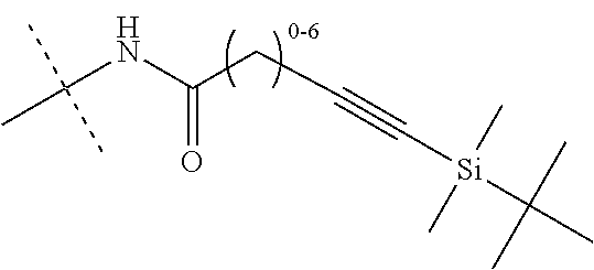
C(NC(CC#C[Si](C)(C)C(C)(C)C)=O)(C)(C)C
